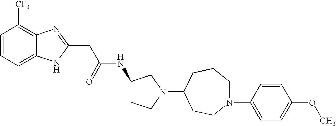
C1=CC=C2C(=C1[CF3])N=C(CC(NC1CCN(C3CCCN(C4=CC=C(OC)C=C4)CC3)C1)=O)N2
